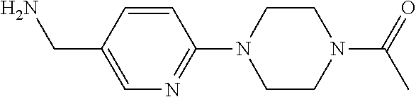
C1=CC(N2CCN(C(C)=O)CC2)=NC=C1CN
